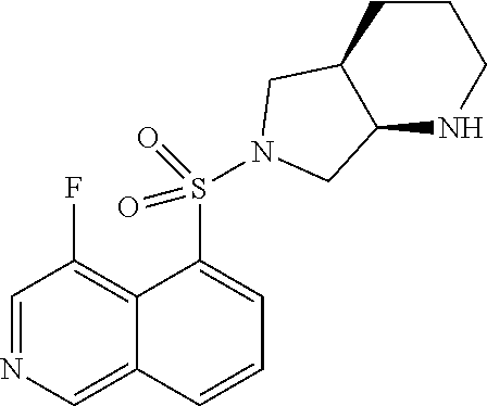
C1=NC=C2C(=C1F)C(S(=O)(=O)N1CC3C(NCCC3)C1)=CC=C2
